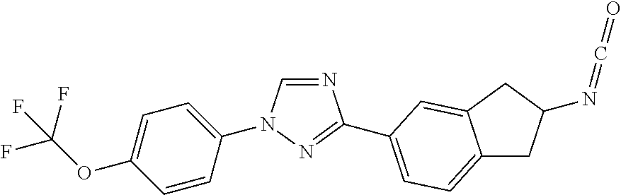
C1=CC(N2C=NC(C3=CC=C4CC(N=C=O)CC4=C3)=N2)=CC=C1OC(F)(F)F
